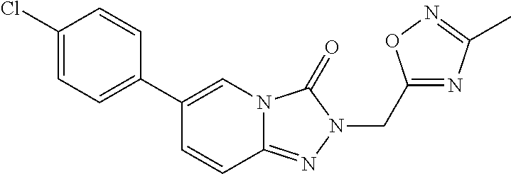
C1(C2=CC=C(Cl)C=C2)=CN2C(=NN(CC3=NC(C)=NO3)C2=O)C=C1
